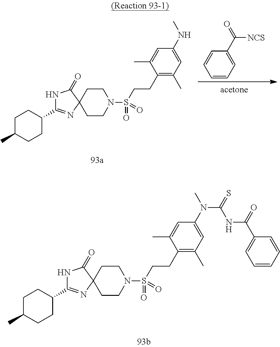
N1C(C2CCC(C)CC2)=NC2(C1=O)CCN(S(CCC1=C(C)C=C(NC)C=C1C)(=O)=O)CC2.C1=CC=C(C(=O)[NCS])C=C1.N1C(C2CCC(C)CC2)=NC2(C1=O)CCN(S(CCC1=C(C)C=C(N(C)C(=S)NC(C3=CC=CC=C3)=O)C=C1C)(=O)=O)CC2
